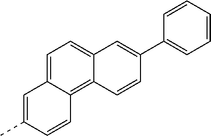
C1=C2C(=C3C(=C1)C=C(C1=CC=CC=C1)C=C3)C=CC(C)=C2
